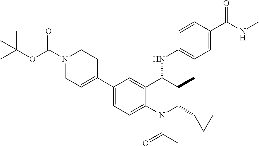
C1(C2=CCN(C(OC(C)(C)C)=O)CC2)=CC=C2C(=C1)C(NC1=CC=C(C(NC)=O)C=C1)C(C)C(C1CC1)N2C(C)=O
